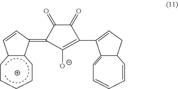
C1(=O)C(=O)C(=C2C3C(C=C2)CCCCC3)C([O-])=C1C1=CCC2C1=CC=CC=C2
